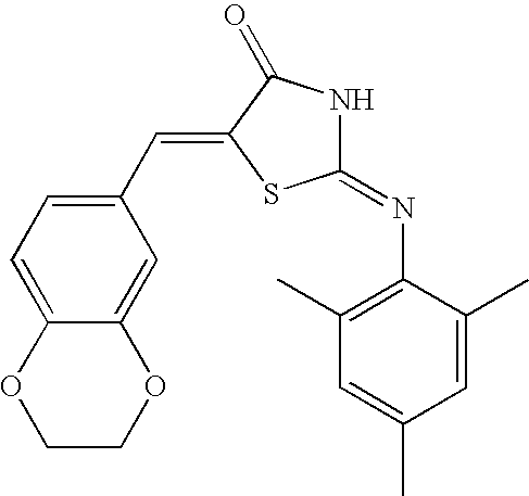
C1(=NC2=C(C)C=C(C)C=C2C)NC(=O)C(=CC2=CC=C3C(=C2)OCCO3)S1
